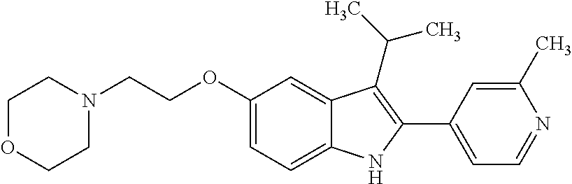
C(OC1=CC=C2C(=C1)C(C(C)C)=C(C1=CC=NC(C)=C1)N2)CN1CCOCC1
